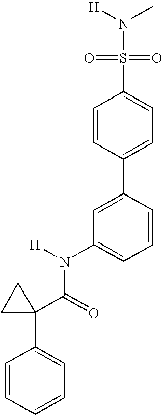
C1=C(C2=CC=C(S(N([H])C)(=O)=O)C=C2)C=CC=C1N(C(C1(C2=CC=CC=C2)CC1)=O)[H]
